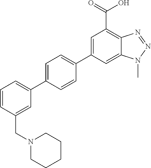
C12=CC(C3=CC=C(C4=CC=CC(CN5CCCCC5)=C4)C=C3)=CC(C(=O)O)=C1N=NN2C
